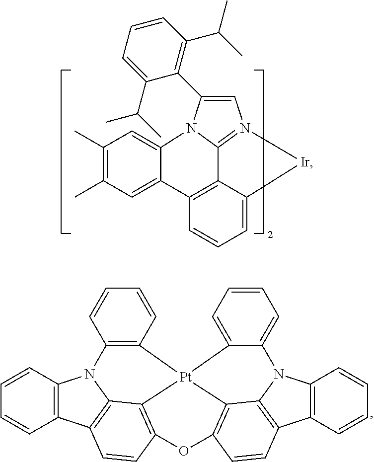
C1(C)=C(C)C=C2C(=C1)N1C3=N(C=C1C1=C(C(C)C)C=CC=C1C(C)C)[Ir]C1=CC=CC2=C13.C12=C(C=CC=C1)N1C3=C2C=CC2=C3[Pt]3(C4=C1C=CC=C4)C1=C(O2)C=CC2=C1N(C1=C2C=CC=C1)C1=CC=CC=C13
